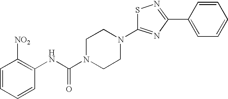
S1C(N2CCN(C(NC3=C([NO2])C=CC=C3)=O)CC2)=NC(C2=CC=CC=C2)=N1
